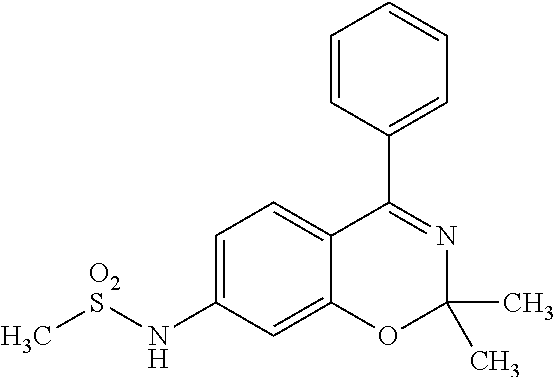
C1=CC(C2=NC(C)(C)OC3=CC(N[O2S]C)=CC=C23)=CC=C1
